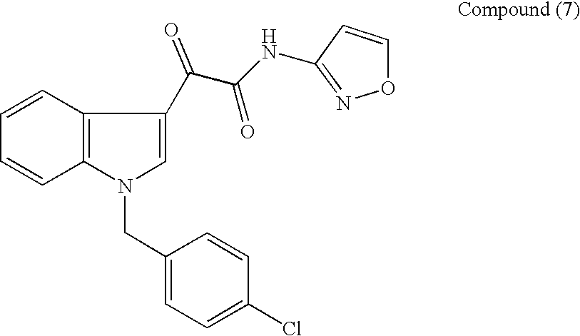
C1=CC2=C(C=C1)N(CC1=CC=C(Cl)C=C1)C=C2C(C(NC1=NOC=C1)=O)=O
